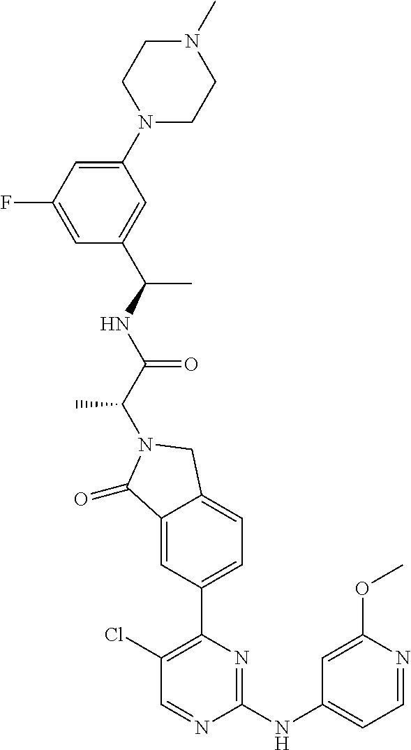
C1(=O)C2=CC(C3=C(Cl)C=NC(NC4=CC=NC(OC)=C4)=N3)=CC=C2CN1C(C(=O)NC(C1=CC(N2CCN(C)CC2)=CC(F)=C1)C)C
